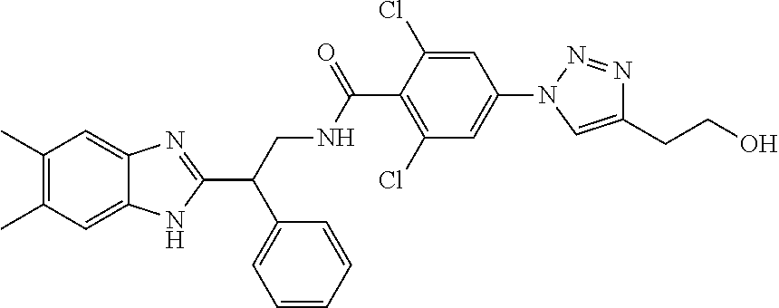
C1(C)=C(C)C=C2C(=C1)N=C(C(C1=CC=CC=C1)CNC(=O)C1=C(Cl)C=C(N3C=C(CCO)N=N3)C=C1Cl)N2
